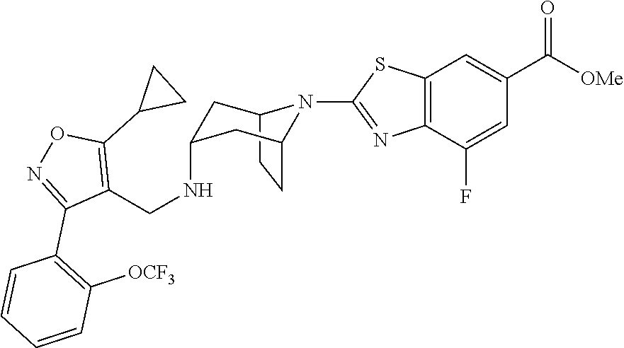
C12CCC(CC(NCC3=C(C4CC4)ON=C3C3=C([OCF3])C=CC=C3)C1)N2C1=NC2=C(C=C(C([OMe])=O)C=C2F)S1
